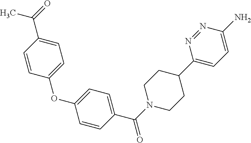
C1=CC(C(=O)C)=CC=C1OC1=CC=C(C(N2CCC(C3=CC=C(N)N=N3)CC2)=O)C=C1
